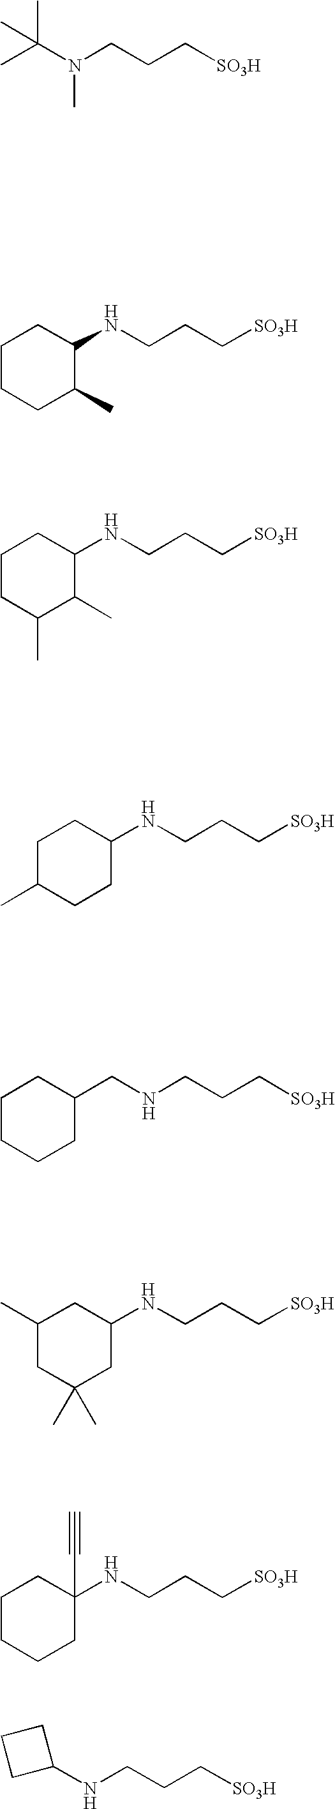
C1CCC(C)C(NCCC[SO3H])C1.C1CC(C)C(C)C(NCCC[SO3H])C1.C(N(CCC[SO3H])C)(C)(C)C.C1C(C)CCC(NCCC[SO3H])C1.C1CCCC(CNCCC[SO3H])C1.C1(C)CC(C)(C)CC(NCCC[SO3H])C1.C1CCCC(NCCC[SO3H])(C#C)C1.C1(NCCC[SO3H])CCC1
